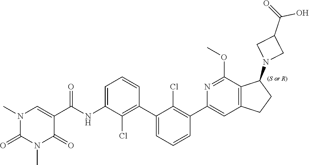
N1(C)C(=O)N(C)C=C(C(NC2=CC=CC(C3=CC=CC(C4=CC5=C(C(OC)=N4)C(N4CC(C(=O)O)C4)CC5)=C3Cl)=C2Cl)=O)C1=O
